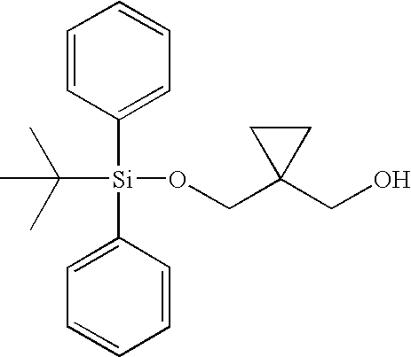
C1=CC([Si](C(C)(C)C)(C2=CC=CC=C2)OCC2(CO)CC2)=CC=C1
